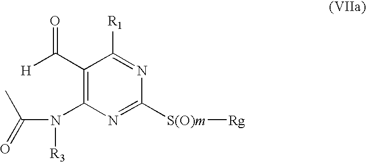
C1(C([H])=O)=C(N([R3])C(=O)C)N=C([S(O)m][Rg])N=C1[R1]
